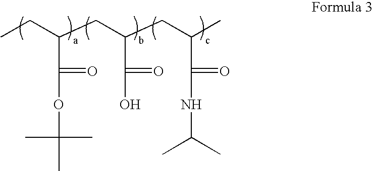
CCC(CC(CC(C)C(=O)NC(C)C)C(=O)O)C(=O)OC(C)(C)C
